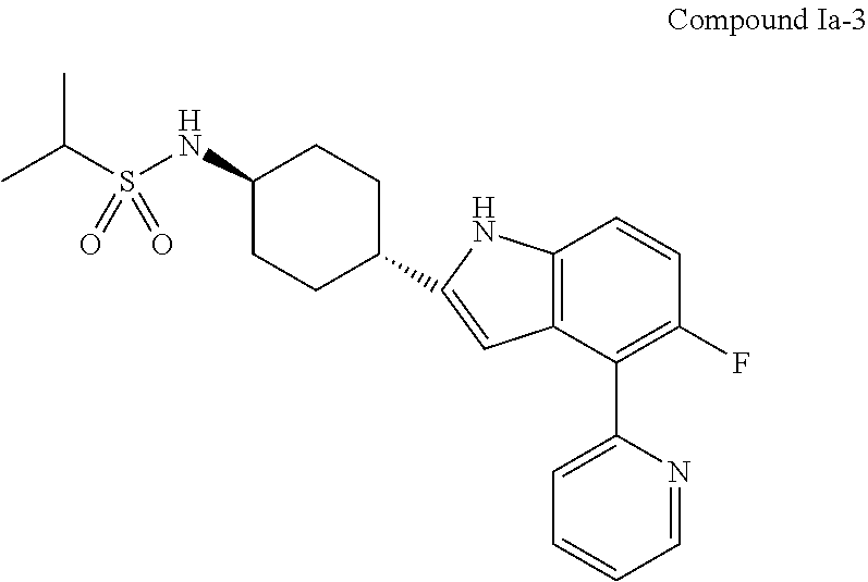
C(S(NC1CCC(C2=CC3=C(N2)C=CC(F)=C3C2=CC=CC=N2)CC1)(=O)=O)(C)C
